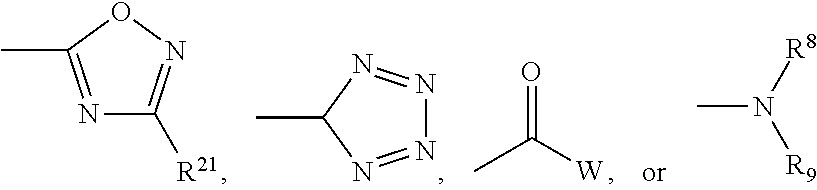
N1=C(C)ON=C1[R21].N1=NC(C)N=N1.O=C([W])C.CN([R8])[R9]
